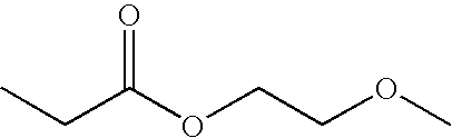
O(CCOC(CC)=O)C
